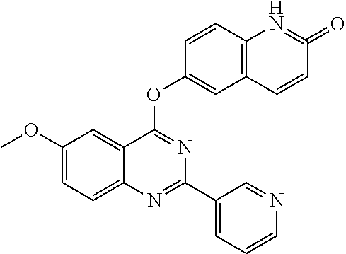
COC1=CC=C2C(=C1)C(OC1=CC3=C(C=C1)N=C(=O)C=C3)=NC(C1=CC=CN=C1)=N2
